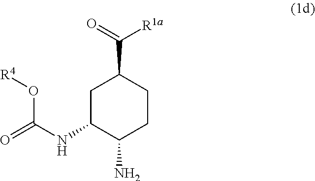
C1C(NC(O[R4])=O)C(N)CCC1C(=O)[R1a]
